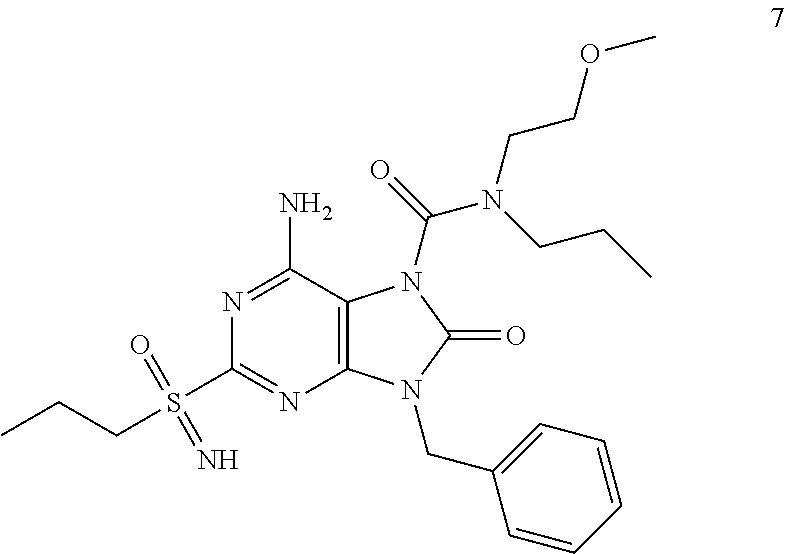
N1=C(N)C2=C(N=C1S(=O)(=N)CCC)N(CC1=CC=CC=C1)C(=O)N2C(N(CCOC)CCC)=O
